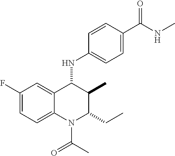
C1(F)=CC=C2C(=C1)C(NC1=CC=C(C(NC)=O)C=C1)C(C)C(CC)N2C(C)=O
